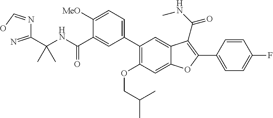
C1=C2C(=CC(C3=CC=C([MeO])C(C(NC(C(N=CO)=N)(C)C)=O)=C3)=C1OCC(C)C)C(C(NC)=O)=C(C1=CC=C(F)C=C1)O2
